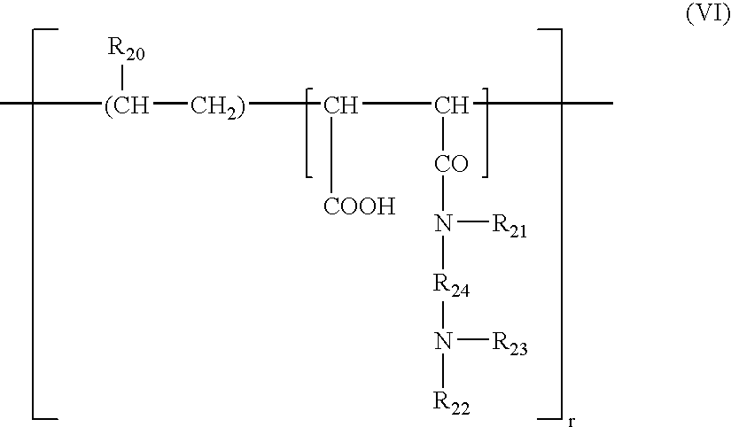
[(CH]([CH2)]C([COOH])C(C)[CO]N([R21])[R24]N([R23])[R22])([R20])C
